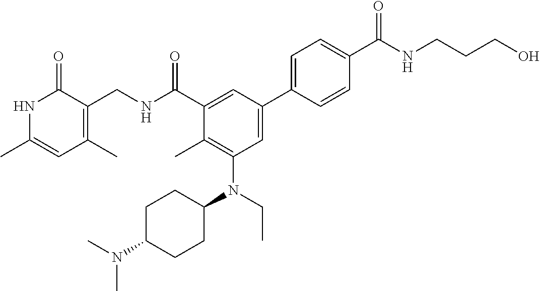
C1(C2=CC(N(CC)C3CCC(N(C)C)CC3)=C(C)C(C(NCC3=C(C)C=C(C)NC3=O)=O)=C2)=CC=C(C(NCCCO)=O)C=C1
